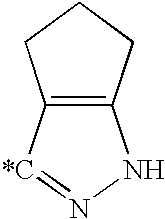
C12=C(CCC1)NN=[*C]2
